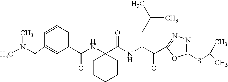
CN(CC1=CC(C(NC2(C(NC(C(=O)C3=NN=C(SC(C)C)O3)CC(C)C)=O)CCCCC2)=O)=CC=C1)C
